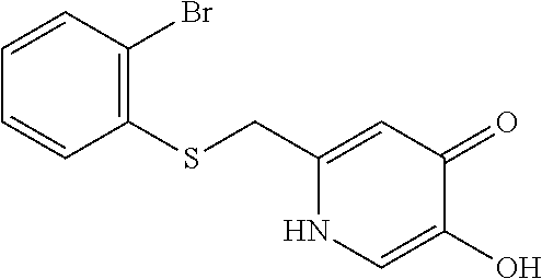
C1(CSC2=C(Br)C=CC=C2)=CC(=O)C(O)=CN1
